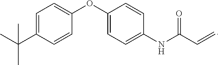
C1(NC(C=C)=O)=CC=C(OC2=CC=C(C(C)(C)C)C=C2)C=C1
